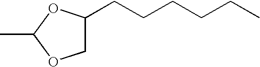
CC1OCC(CCCCCC)O1
